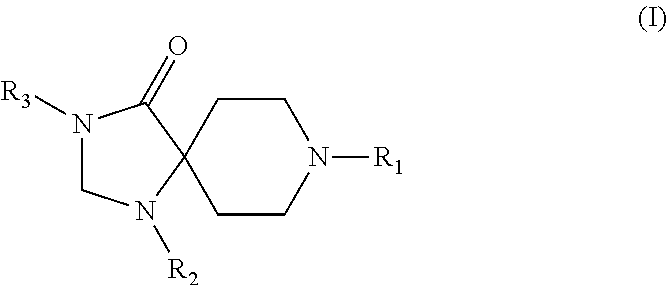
C1CC2(CCN1[R1])C(=O)N([R3])CN2[R2]
